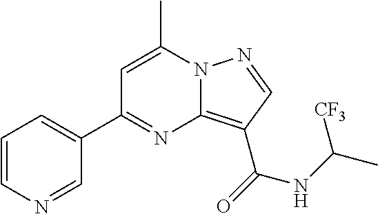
C1=C(C)N2C(=C(C(=O)NC(C)[CF3])C=N2)N=C1C1=CC=CN=C1
